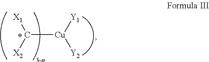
C([Cu]([Y1])[Y2])([X1])[X2]
